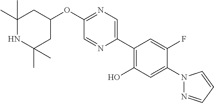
O(C1=NC=C(C2=C(O)C=C(N3N=CC=C3)C(F)=C2)N=C1)C1CC(C)(C)NC(C)(C)C1
